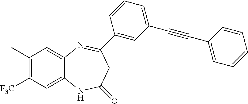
C1([F3C])=C(C)C=C2C(=C1)NC(=O)CC(C1=CC(C#CC3=CC=CC=C3)=CC=C1)=N2
